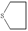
C1CCCS1
